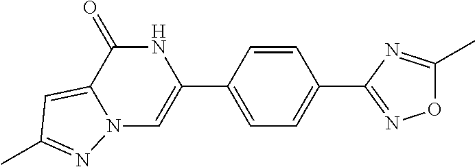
N12C=C(C3=CC=C(C4=NOC(C)=N4)C=C3)NC(=O)C1=CC(C)=N2
